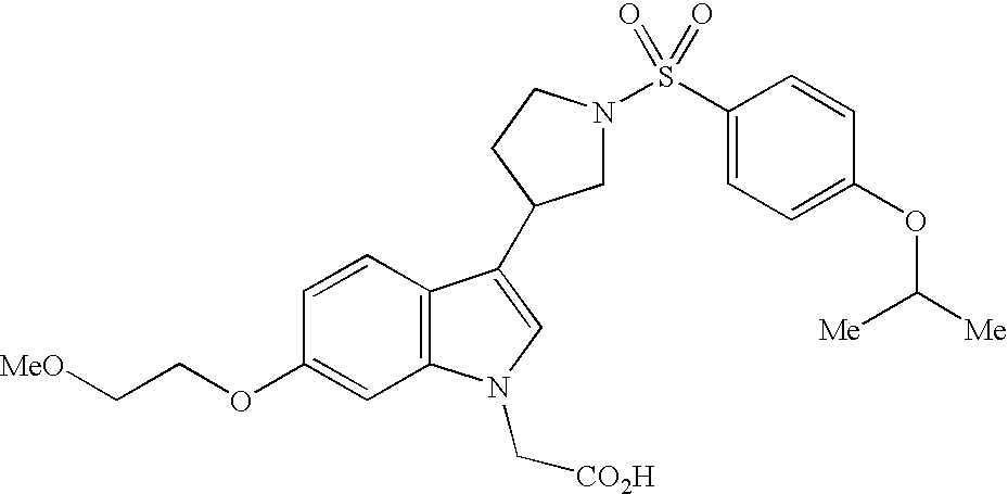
C1N(S(C2=CC=C(OC([Me])[Me])C=C2)(=O)=O)CCC1C1=CN(C[CO2H])C2=C1C=CC(OCC[MeO])=C2
